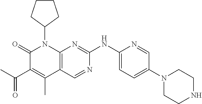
C1CCC(N2C(=O)C(C(C)=O)=C(C)C3=C2N=C(NC2=CC=C(N4CCNCC4)C=N2)N=C3)C1
